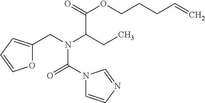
C(C(=O)OCCCC=C)(CC)N(CC1=CC=CO1)C(N1C=CN=C1)=O
